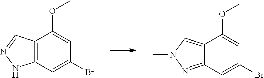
C12=C(C=C(Br)C=C1OC)NN=C2.C12=CN(C)N=C1C=C(Br)C=C2OC
